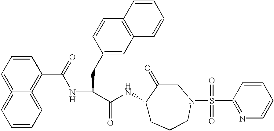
C1=CC=C2=C(C(NC(C(=O)NC3CCCN(S(=O)(=O)C4=NC=CC=C4)CC3=O)CC3=CC4=C(C=C3)C=CC=C4)=O)C=CC=C2=C1
